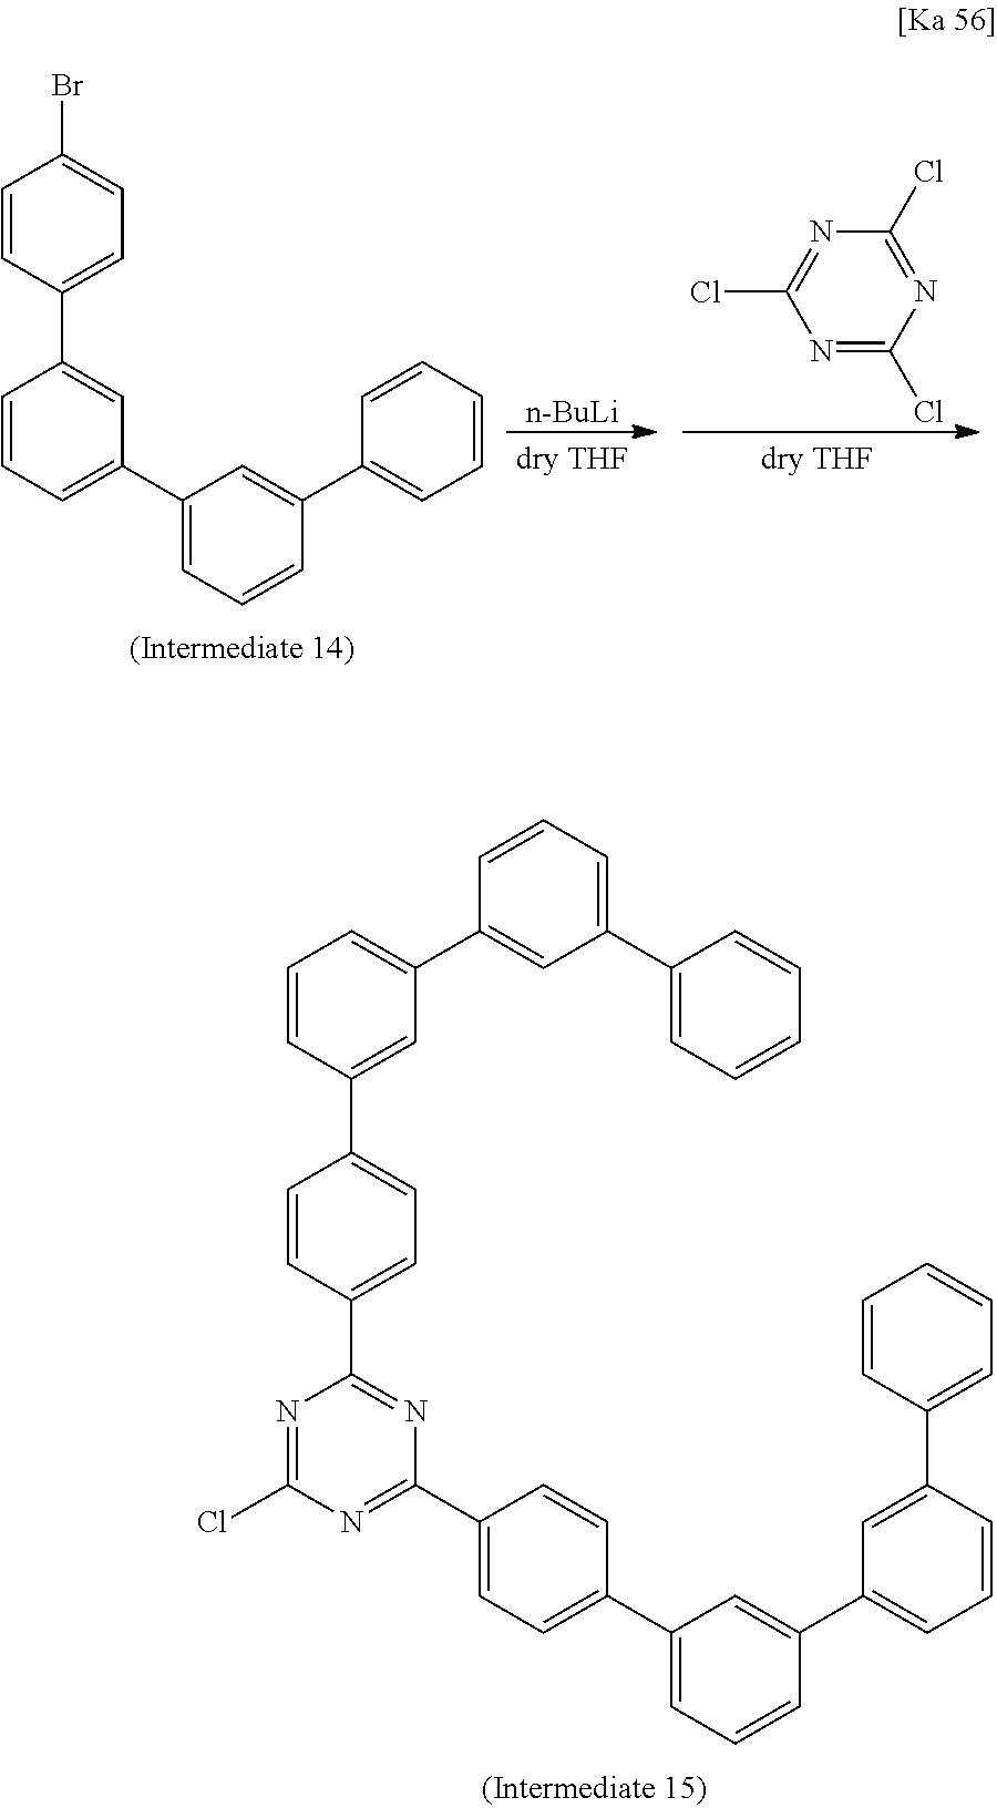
C1=CC(C2=CC=CC(C3=CC=CC(C4=CC=CC=C4)=C3)=C2)=CC=C1C1=NC(Cl)=NC(C2=CC=C(C3=CC(C4=CC(C5=CC=CC=C5)=CC=C4)=CC=C3)C=C2)=N1.[n-BuLi].C1=CC(C2=CC(C3=CC=CC(C4=CC=CC=C4)=C3)=CC=C2)=CC=C1Br.C1(Cl)=NC(Cl)=NC(Cl)=N1
